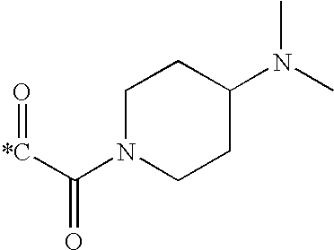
C([*C]=O)(N1CCC(N(C)C)CC1)=O
